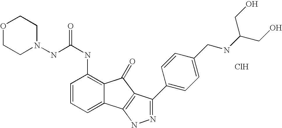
C(NC1=C2C(=CC=C1)C1=C(C2=O)C(C2=CC=C(CNC(CO)CO)C=C2)=NN1)(=O)NN1CCOCC1.Cl
